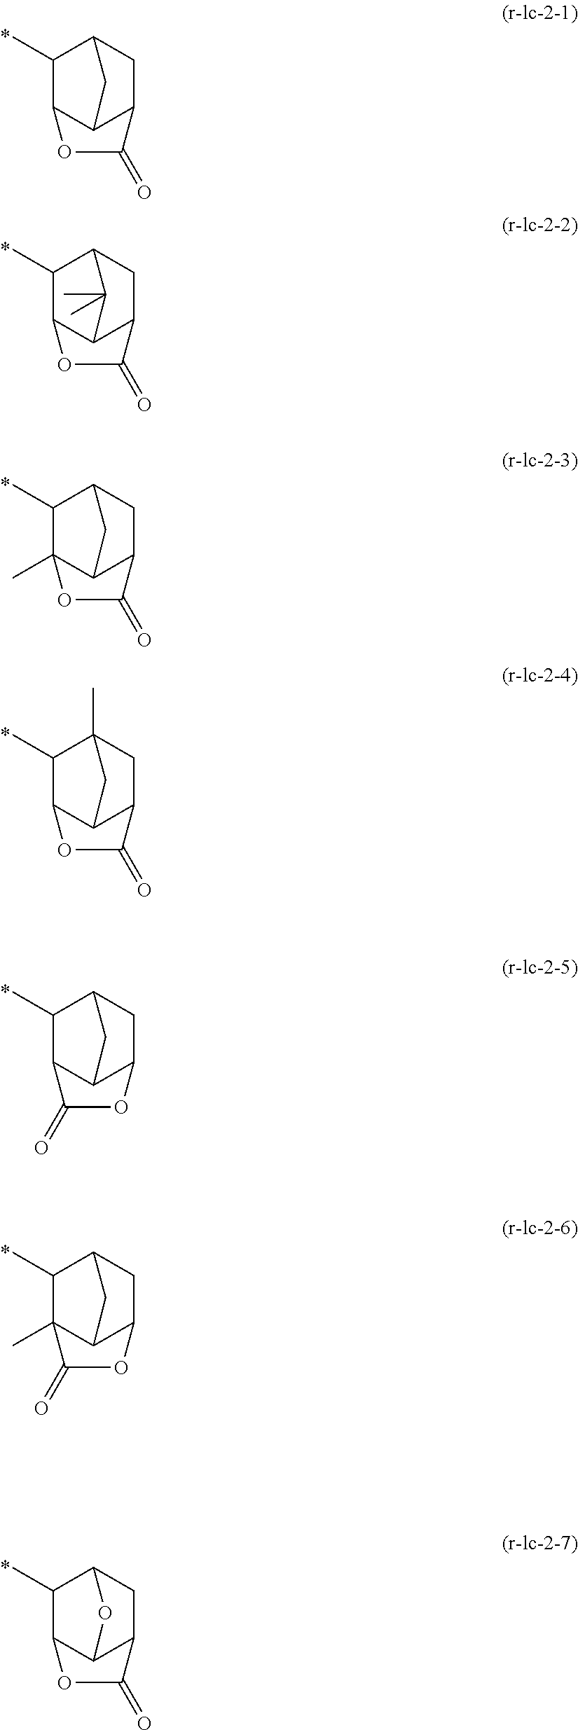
C1(C)C2C3C(CC1C3)C(=O)O2.C1(C)C2C3C(CC1C3(C)C)C(=O)O2.C1(C)C2(C)C3C(CC1C3)C(=O)O2.C1(C)C2C3C(CC1(C)C3)C(=O)O2.C1(C)C2C3C(CC1C3)OC2=O.C1(C)C2(C)C3C(CC1C3)OC2=O.C1(C)C2C3C(CC1O3)C(=O)O2
